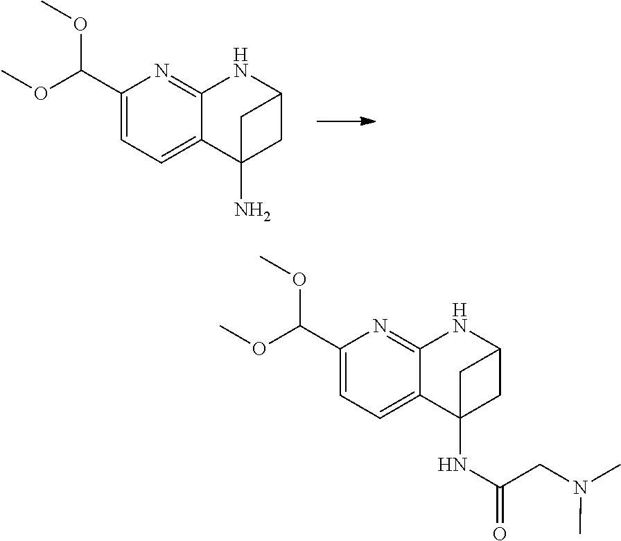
O(C)C(C1=CC=C2C(=N1)NC1CC2(N)C1)OC.O(C)C(C1=CC=C2C(=N1)NC1CC2(NC(CN(C)C)=O)C1)OC
